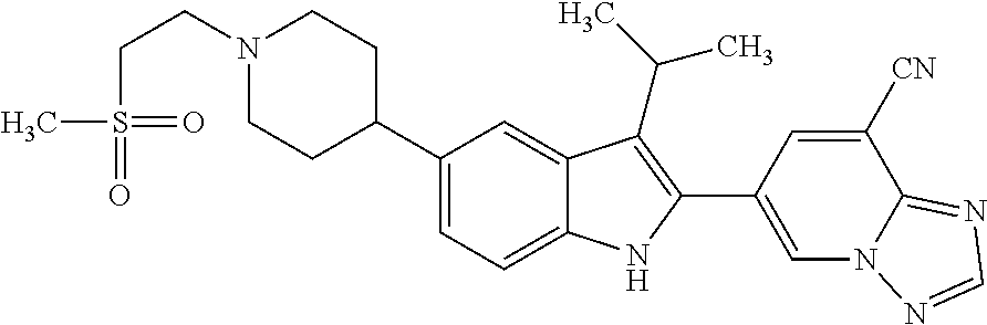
C1(C2CCN(CCS(=O)(=O)C)CC2)=CC=C2C(=C1)C(C(C)C)=C(C1=CN3C(=NC=N3)C([CN])=C1)N2
